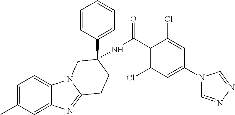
C1=C(C)C=C2C(=C1)N1C(=N2)CCC(C2=CC=CC=C2)(NC(C2=C(Cl)C=C(N3C=NN=C3)C=C2Cl)=O)C1
